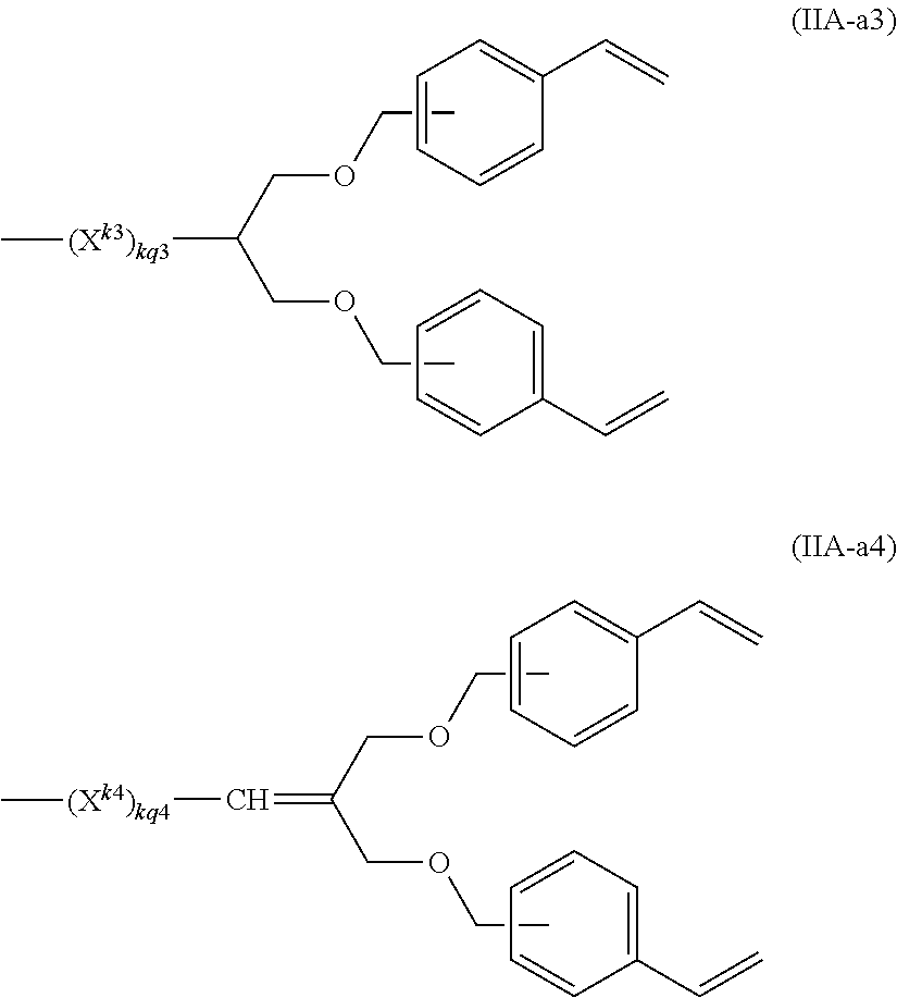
C(C)OCC(COCC)[(Xk3)kq3]C.C1=C(C=C)C=CC=C1.C1=CC=CC=C1C=C.C(C)OCC(COCC)=C[(Xk4)kq4]C.C1=C(C=C)C=CC=C1.C1=CC=CC=C1C=C
